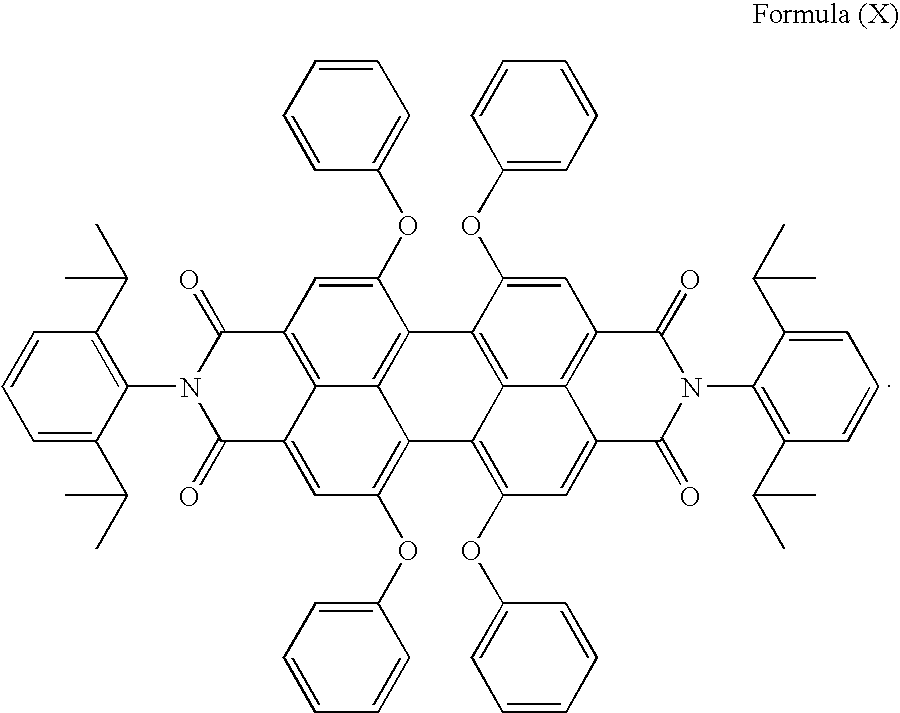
C1(OC2=CC=CC=C2)=CC2=C3C4=C1C1=C5C(=C(OC6=CC=CC=C6)C=C6C5=C(C=C1OC1=CC=CC=C1)C(=O)N(C1=C(C(C)C)C=CC=C1C(C)C)C6=O)C4=C(OC1=CC=CC=C1)C=C3C(=O)N(C1=C(C(C)C)C=CC=C1C(C)C)C2=O
